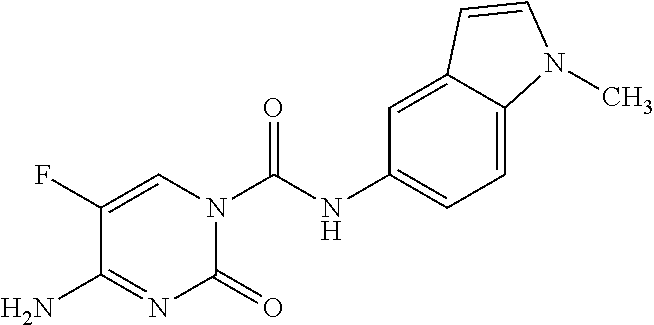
C1=C(F)C(N)=NC(=O)N1C(NC1=CC=C2C(=C1)C=CN2C)=O
